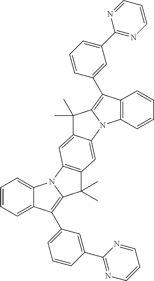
C12=C(C(C3=CC(C4=NC=CC=N4)=CC=C3)=C3N1C1=CC4=C(C=C1C3(C)C)N1C(=C(C3=CC=CC(C5=NC=CC=N5)=C3)C3=CC=CC=C13)C4(C)C)C=CC=C2
